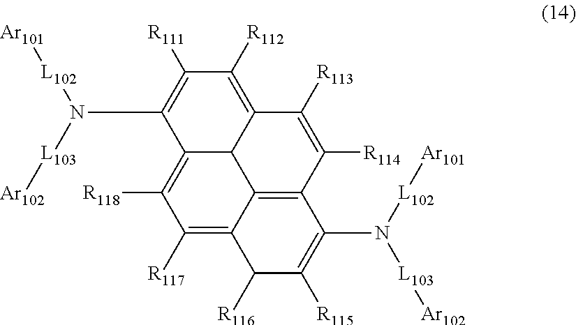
C1([R111])=C(N([L102][Ar101])[L103][Ar102])C2=C([R118])C([R117])=C3C4=C(C([R114])=C([R113])C(=C1[R112])C24)C(N([L103][Ar102])[L102][Ar101])=C([R115])C3[R116]
